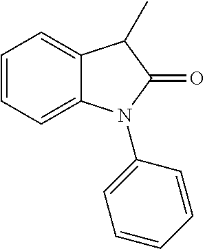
C12=CC=CC=C1N(C1=CC=CC=C1)C(=O)C2C
